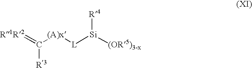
[R1R2]=C([(A)x][L][Si]([(OR5)3-x])[R4])[R3]
